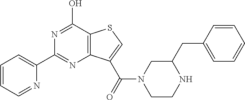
N1=C(O)C2=C(N=C1C1=CC=CC=N1)C(C(=O)N1CCNC(CC3=CC=CC=C3)C1)=CS2
